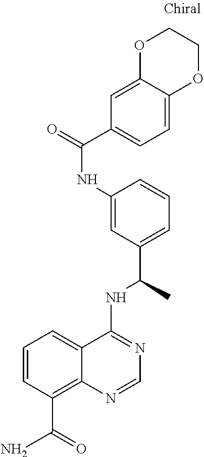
C1(NC(=O)C2=CC=C3C(=C2)OCCO3)=CC(C(C)NC2=NC=NC3=C(C(=O)N)C=CC=C23)=CC=C1
